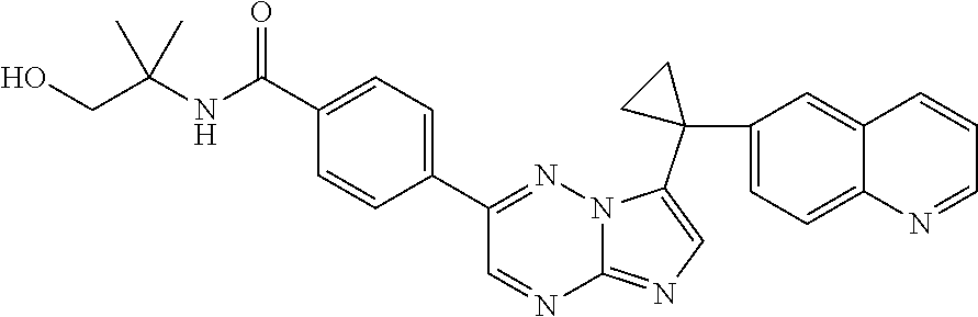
C1(C(NC(CO)(C)C)=O)=CC=C(C2=NN3C(=NC=C3C3(C4=CC=C5C(=C4)C=CC=N5)CC3)N=C2)C=C1
